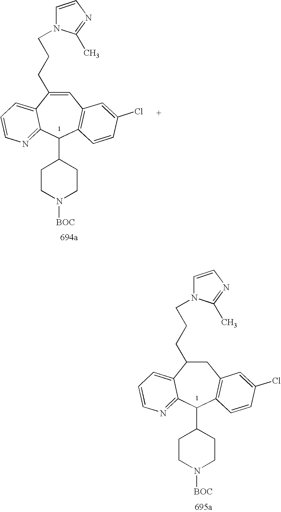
C1=C(CCCN2C=CN=C2C)C2=CC=CN=C2C(C2CCN([BOC])CC2)C2=C1C=C(Cl)C=C2.C1C(CCCN2C=CN=C2C)C2=CC=CN=C2C(C2CCN([BOC])CC2)C2=C1C=C(Cl)C=C2
